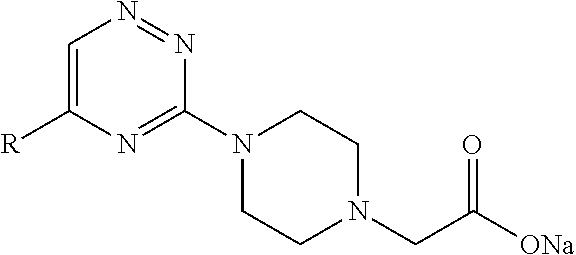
C1=C([R])N=C(N2CCN(CC([ONa])=O)CC2)N=N1
